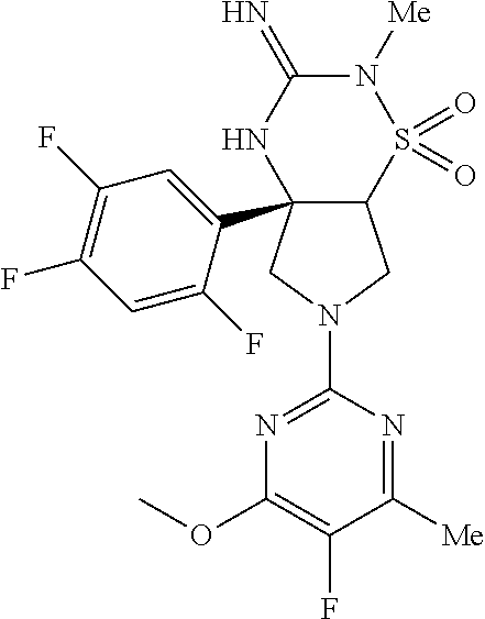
C12(C3=CC(F)=C(F)C=C3F)C(S(=O)(=O)N([Me])C(=N)N1)CN(C1=NC(OC)=C(F)C([Me])=N1)C2
